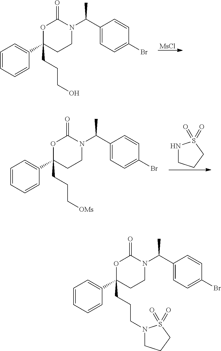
C1=CC=CC(C2(CCCO)CCN(C(C3=CC=C(Br)C=C3)C)C(=O)O2)=C1.[MsCl].C1=CC=CC(C2(CCC[OMs])CCN(C(C3=CC=C(Br)C=C3)C)C(=O)O2)=C1.N1CCCS1(=O)=O.C1=CC=CC(C2(CCCN3CCCS3(=O)=O)CCN(C(C3=CC=C(Br)C=C3)C)C(=O)O2)=C1
